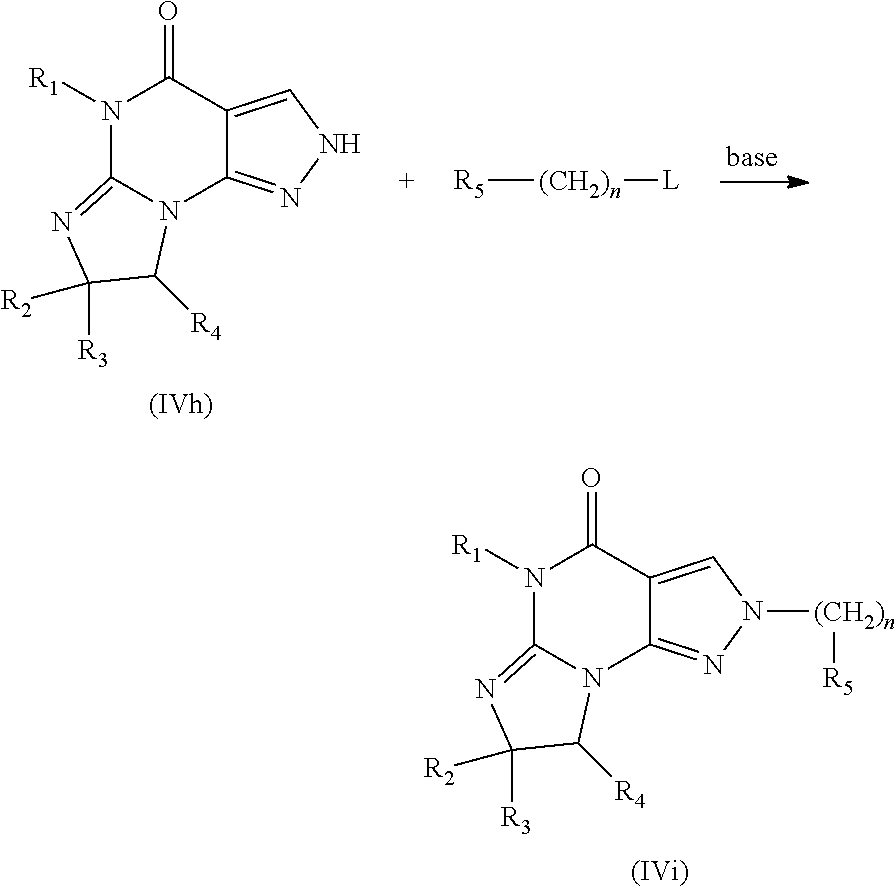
N1([R1])C2=NC([R3])([R2])C([R4])N2C2=NNC=C2C1=O.[R5][(CH2)n][L].N1([R1])C2=NC([R3])([R2])C([R4])N2C2=NN([(CH2)n][R5])C=C2C1=O
